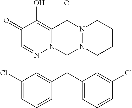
C1(=O)C=NN2C(=C1O)C(=O)N1N(C2C(C2=CC=CC(Cl)=C2)C2=CC(Cl)=CC=C2)CCCC1
